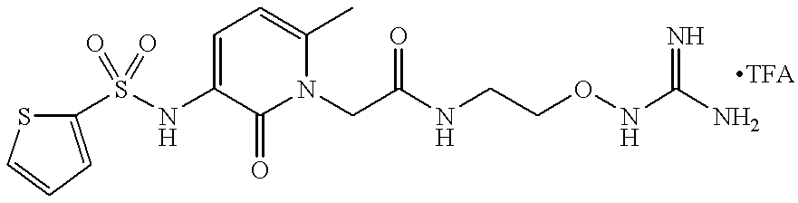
S(NC1=CC=C(C)N(CC(NCCONC(N)=N)=O)C1=O)(=O)(=O)C1=CC=CS1.[TFA]
